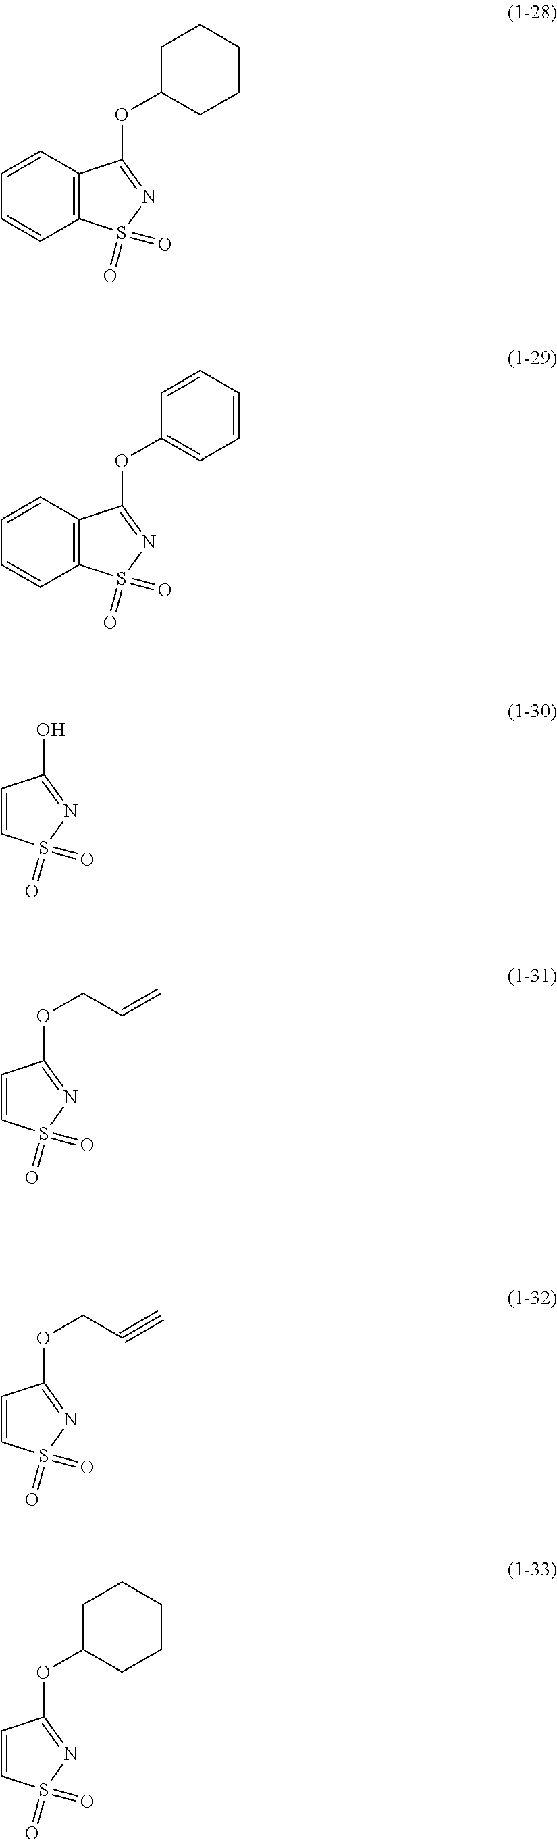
C12=C(S(=O)(=O)N=C1OC1CCCCC1)C=CC=C2.C12=C(S(=O)(=O)N=C1OC1=CC=CC=C1)C=CC=C2.C1=CS(=O)(=O)N=C1O.C1=CS(=O)(=O)N=C1OCC=C.C1=CS(=O)(=O)N=C1OCC#C.C1=CS(=O)(=O)N=C1OC1CCCCC1
